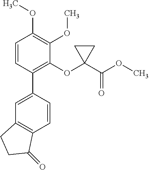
C1=C(C2=C(OC3(C(OC)=O)CC3)C(OC)=C(OC)C=C2)C=CC2=C1CCC2=O
